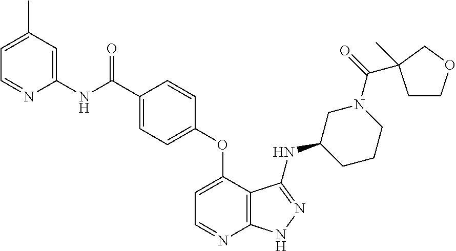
C1=C(C)C=C(NC(C2=CC=C(OC3=CC=NC4=C3C(NC3CN(C(=O)C5(C)CCOC5)CCC3)=NN4)C=C2)=O)N=C1
